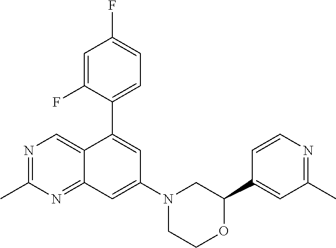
C1(C2=CC(N3CCOC(C4=CC(C)=NC=C4)C3)=CC3=NC(C)=NC=C23)=CC=C(F)C=C1F
